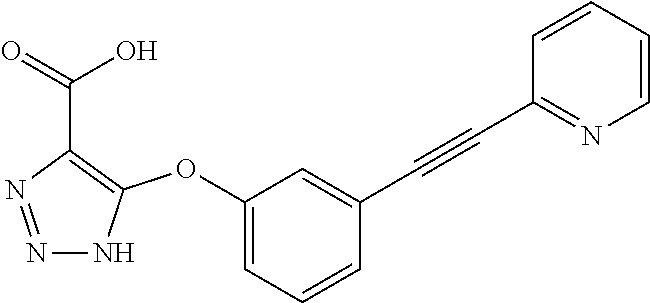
N1=NC(C(=O)O)=C(OC2=CC=CC(C#CC3=NC=CC=C3)=C2)N1
